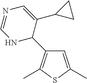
C1=C(C)SC(C)=C1C1C(C2CC2)=CN=CN1
